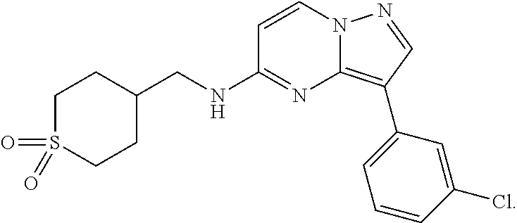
C1=CN2C(=C(C3=CC=CC(Cl)=C3)C=N2)N=C1NCC1CCS(=O)(=O)CC1
